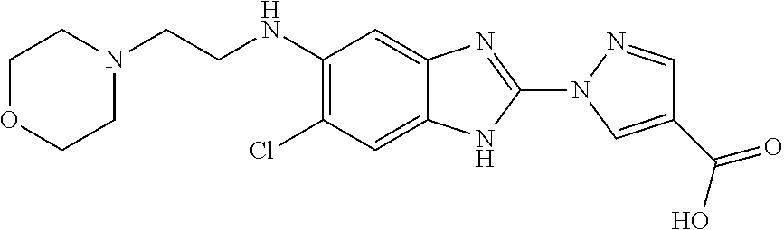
C1(N2N=CC(C(=O)O)=C2)=NC2=CC(NCCN3CCOCC3)=C(Cl)C=C2N1
